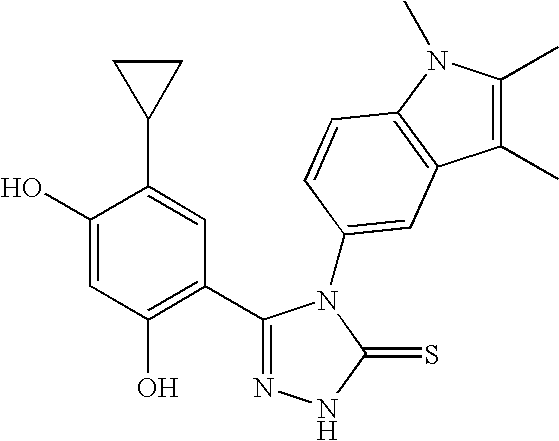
C1(O)=CC(O)=C(C2=NNC(=S)N2C2=CC3=C(N(C)C(C)=C3C)C=C2)C=C1C1CC1
